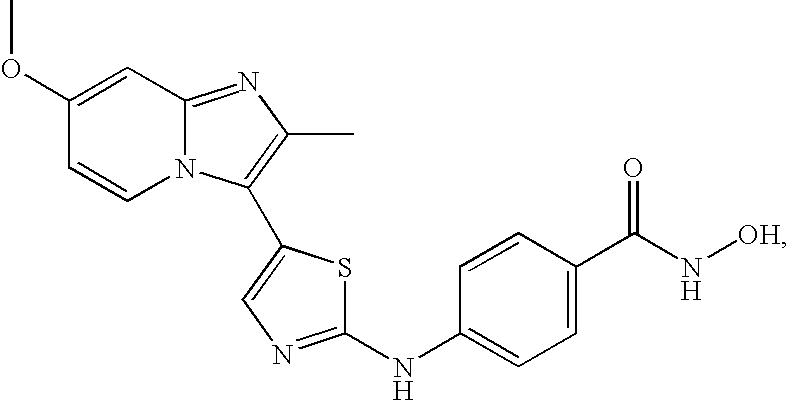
C1=CN2C(=NC(C)=C2C2=CN=C(NC3=CC=C(C(N[OH])=O)C=C3)S2)C=C1OC
